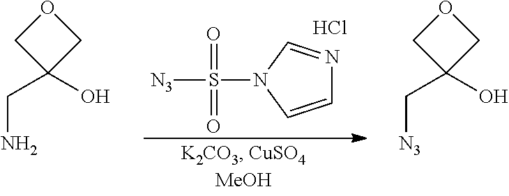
C1=CN(S([N3])(=O)=O)C=N1.Cl.O1CC(O)(CN)C1.O1CC(O)(C[N3])C1
